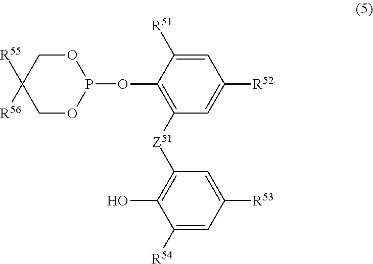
C1=C([R51])C(OP2OCC([R55])([R56])CO2)=C([Z51]C2=C(O)C([R54])=CC([R53])=C2)C=C1[R52]
